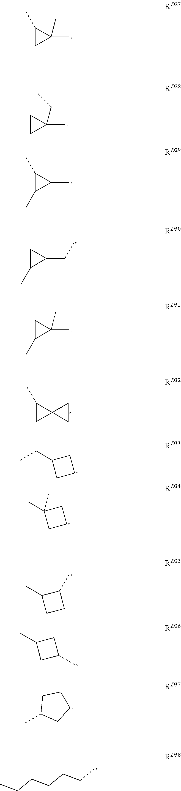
C1(C)CC1(C)C.C1CC1(C)CC.C1(C)C(C)C1C.C1C(C)C1CC.C1C(C)C1(C)C.C1(C)CC12CC2.CCC1CCC1.CC1(C)CCC1.CC1CCC1C.CC1CC(C)C1.CC1CCCC1.C(CCCCC)C
